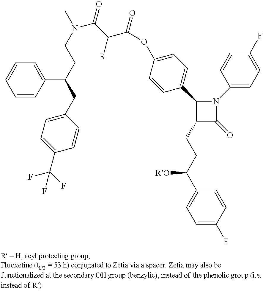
C1=CC(C(CCN(C)C(C(C(OC2=CC=C(C3N(C4=CC=C(F)C=C4)C(=O)C3CCC(C3=CC=C(F)C=C3)[RO])C=C2)=O)[R])=O)CC2=CC=C(C(F)(F)F)C=C2)=CC=C1
